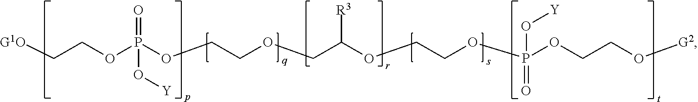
[G1O]CCOP(OCCOCC(OCCOP(OCCO[G2])(O[Y])=O)[R3])(=O)O[Y]
